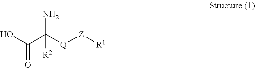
OC(C([Q][Z][R1])(N)[R2])=O
